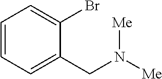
C1=CC=C(CN([Me])[Me])C(Br)=C1
